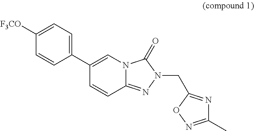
C12=NN(CC3=NC(C)=NO3)C(=O)N1C=C(C1=CC=C([F3CO])C=C1)C=C2
